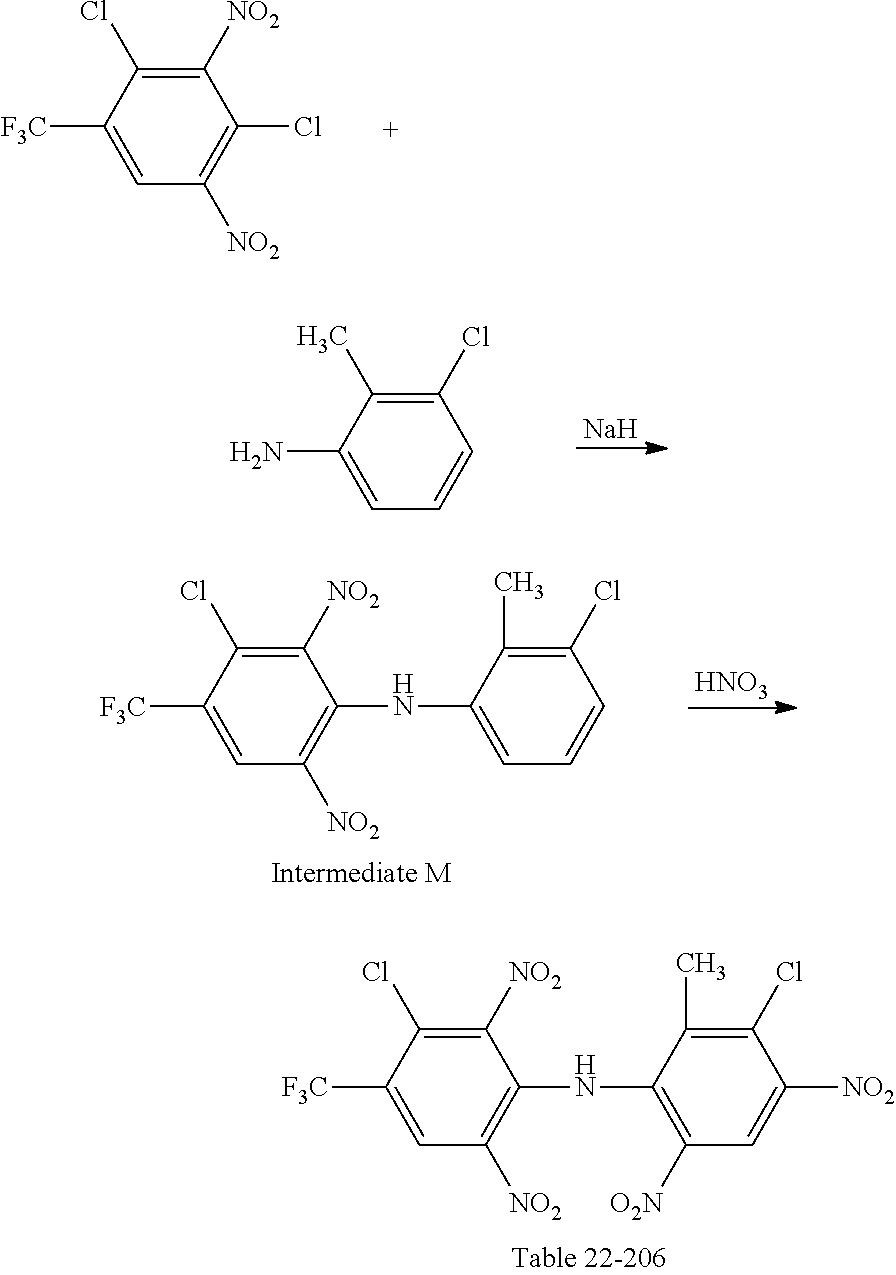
C1([NO2])=C(Cl)C([F3C])=CC([NO2])=C1Cl.C1=C([F3C])C(Cl)=C([NO2])C(NC2=C([O2N])C=C([NO2])C(Cl)=C2C)=C1[NO2].[Na].C1(Cl)=C(C)C(N)=CC=C1.C1=C([F3C])C(Cl)=C([NO2])C(NC2=CC=CC(Cl)=C2C)=C1[NO2].[HNO3]
